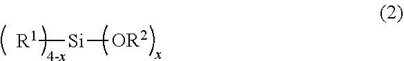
[R1][Si][OR2]
